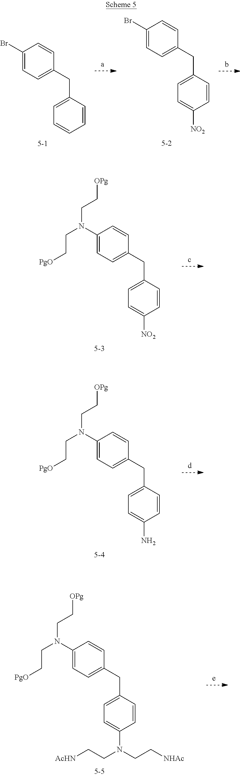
C(C1=CC=CC=C1)C1=CC=C(Br)C=C1.C(C1=CC=C([NO2])C=C1)C1=CC=C(Br)C=C1.C(C1=CC=C([NO2])C=C1)C1=CC=C(N(CC[PgO])CC[OPg])C=C1.C(C1=CC=C(N)C=C1)C1=CC=C(N(CC[PgO])CC[OPg])C=C1.C(C1=CC=C(N(CC[NHAc])CC[AcHN])C=C1)C1=CC=C(N(CC[PgO])CC[OPg])C=C1
